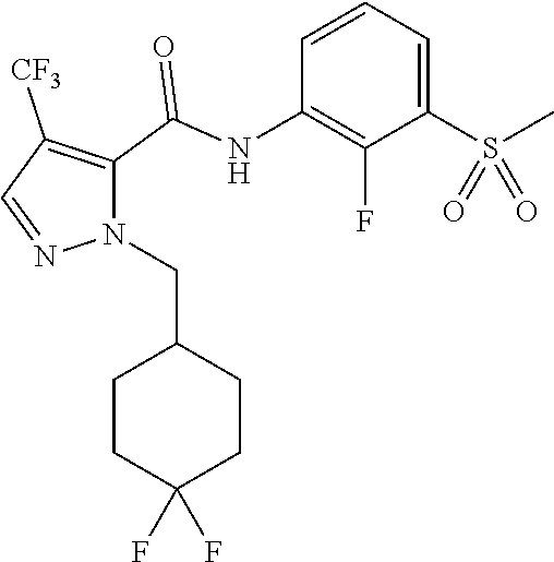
C1=CC(NC(C2=C([CF3])C=NN2CC2CCC(F)(F)CC2)=O)=C(F)C(S(C)(=O)=O)=C1
